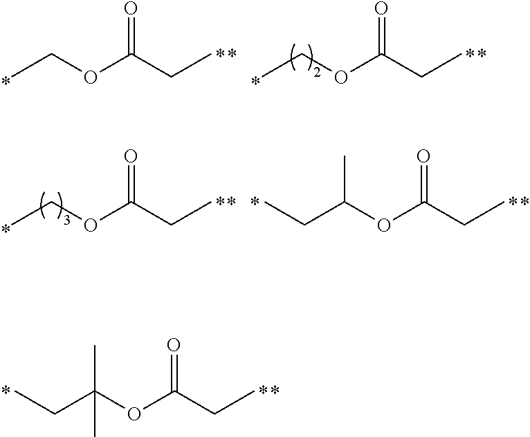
C(C(OC(CC)=O)(C)C)C.CCOC(CC)=O.CCOC(CC)=O.CCOC(CC)=O.C(C(OC(CC)=O)C)C
